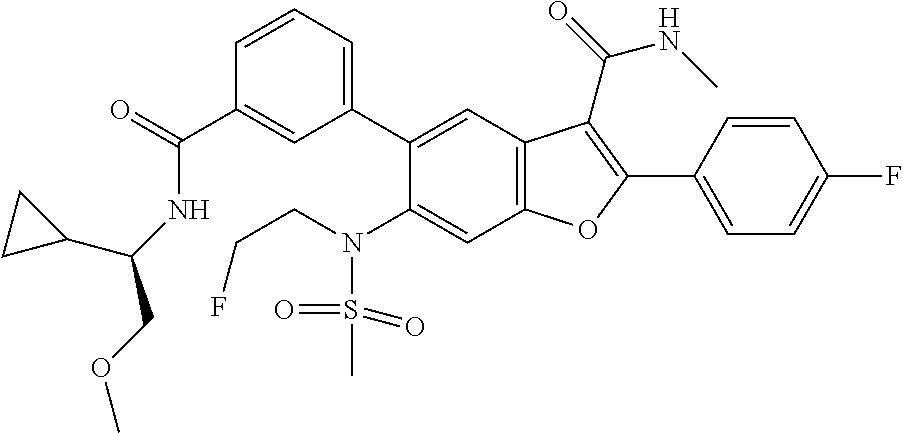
C1=CC=C(C2=CC3=C(C=C2N(S(=O)(=O)C)CCF)OC(C2=CC=C(F)C=C2)=C3C(=O)NC)C=C1C(=O)NC(COC)C1CC1
